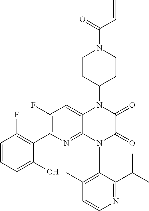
C1(F)=C(C2=C(F)C=CC=C2O)N=C2C(=C1)N(C1CCN(C(C=C)=O)CC1)C(=O)C(=O)N2C1=C(C)C=CN=C1C(C)C
